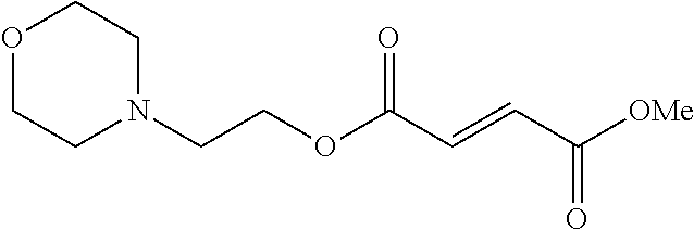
C(COC(C=CC([OMe])=O)=O)N1CCOCC1
